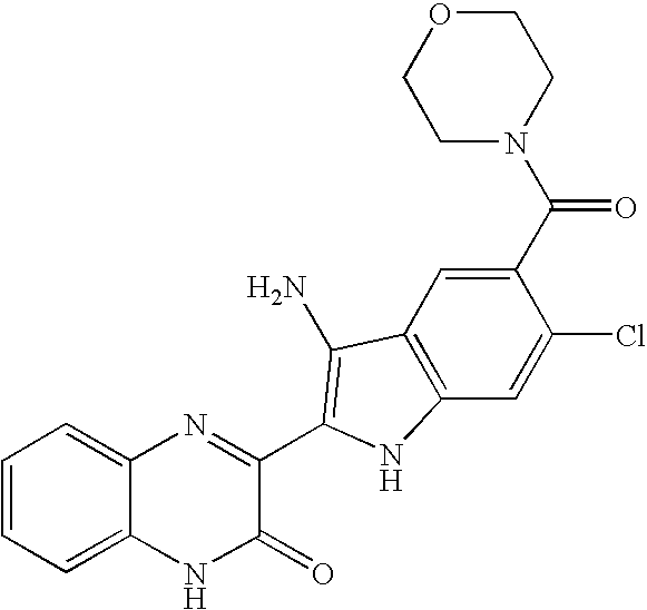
C1=C2C(=CC=C1)N=C(C1=C(N)C3=C(C=C(Cl)C(C(N4CCOCC4)=O)=C3)N1)C(=O)N2
